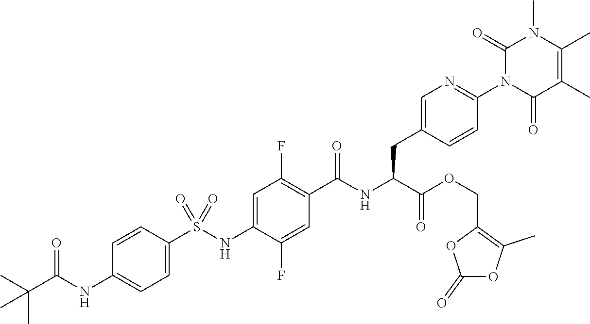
C1=C(S(NC2=CC(F)=C(C(NC(C(OCC3=C(C)OC(=O)O3)=O)CC3=CN=C(N4C(=O)C(C)=C(C)N(C)C4=O)C=C3)=O)C=C2F)(=O)=O)C=CC(NC(C(C)(C)C)=O)=C1
